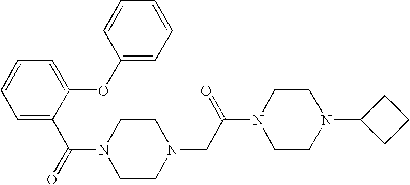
C1(OC2=CC=CC=C2)=CC=CC=C1C(=O)N1CCN(CC(N2CCN(C3CCC3)CC2)=O)CC1
